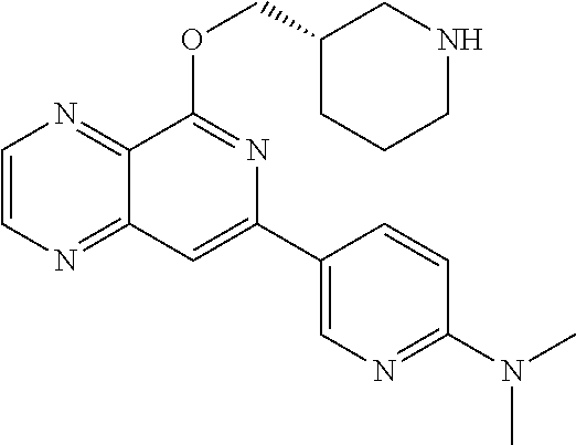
C1=CN=C2C(=N1)C(OCC1CCCNC1)=NC(C1=CN=C(N(C)C)C=C1)=C2
